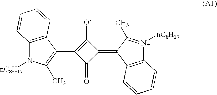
C12=C(C(C3=C([O-])C(=C4C5=C([N+]([nC8H17])=C4C)C=CC=C5)C3=O)=C(C)N1[nC8H17])C=CC=C2
